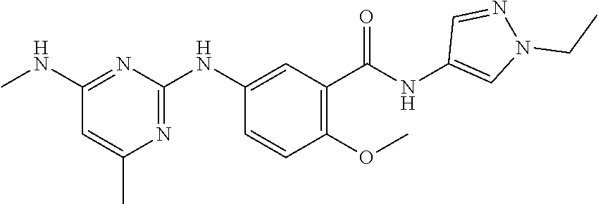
N1=C(NC2=CC(C(NC3=CN(CC)N=C3)=O)=C(OC)C=C2)N=C(NC)C=C1C
